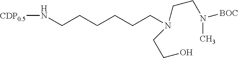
N(CCCCCCN(CCN(C)[BOC])CCO)[CDP0.5]
